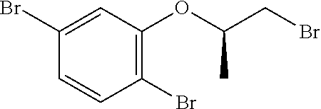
C1(Br)=C(OC(C)CBr)C=C(Br)C=C1
